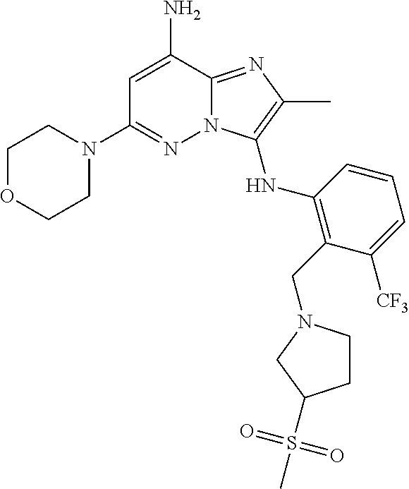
C1=C(N)C2=NC(C)=C(NC3=C(CN4CCC(S(C)(=O)=O)C4)C([CF3])=CC=C3)N2N=C1N1CCOCC1
